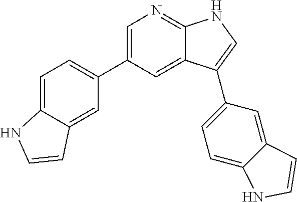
C1=C2C(=CC(C3=CN=C4C(=C3)C(C3=CC=C5C(=C3)C=CN5)=CN4)=C1)C=CN2
